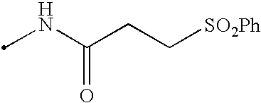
CNC(CC[SO2Ph])=O
